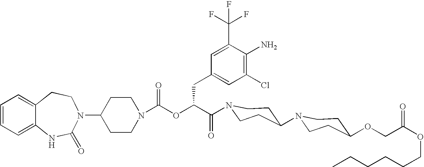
C12=CC=CC=C1NC(=O)N(C1CCN(C(OC(C(=O)N3CCC(N4CCC(OCC(OCCCCCC)=O)CC4)CC3)CC3=CC(Cl)=C(N)C(C(F)(F)F)=C3)=O)CC1)CC2
